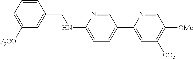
C1([F3CO])=CC=CC(CNC2=CC=C(C3=CC([CO2H])=C([OMe])C=N3)C=N2)=C1
